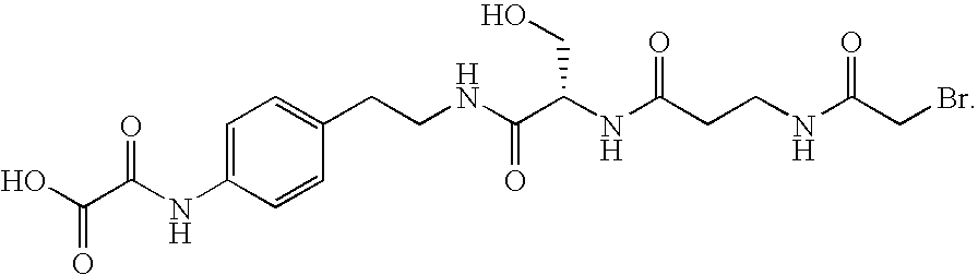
OC(C(NC1=CC=C(CCNC(C(NC(CCNC(CBr)=O)=O)CO)=O)C=C1)=O)=O
